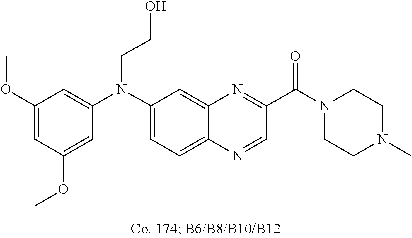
C1(OC)=CC(OC)=CC(N(C2=CC=C3C(=C2)N=C(C(N2CCN(C)CC2)=O)C=N3)CCO)=C1
